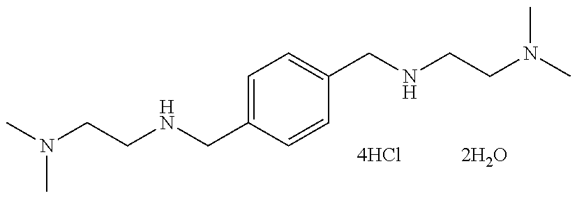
CN(CCNCC1=CC=C(CNCCN(C)C)C=C1)C
